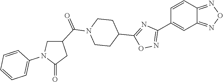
C1=CC2=NON=C2C=C1C1=NOC(C2CCN(C(=O)C3CN(C4=CC=CC=C4)C(=O)C3)CC2)=N1
